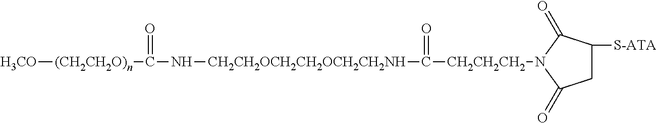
[H3CO][(CH2CH2O)n]C(N[CH2CH2OCH2CH2OCH2CH2NH]C([CH2CH2CH2]N1C(=O)CC([S-ATA])C1=O)=O)=O
